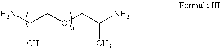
NC(COCC(N)C)C
